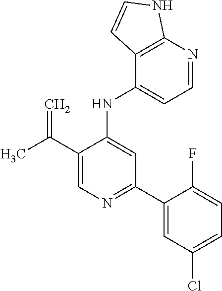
C(C1=CN=C(C2=CC(Cl)=CC=C2F)C=C1NC1=CC=NC2=C1C=CN2)(C)=C
